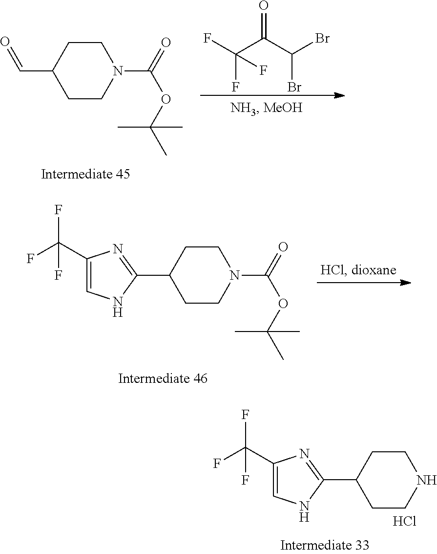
FC(F)(C(C(Br)Br)=O)F.C1CN(C(=O)OC(C)(C)C)CCC1C=O.C1CN(C(=O)OC(C)(C)C)CCC1C1=NC(C(F)(F)F)=CN1.C1CNCCC1C1=NC(C(F)(F)F)=CN1.Cl
